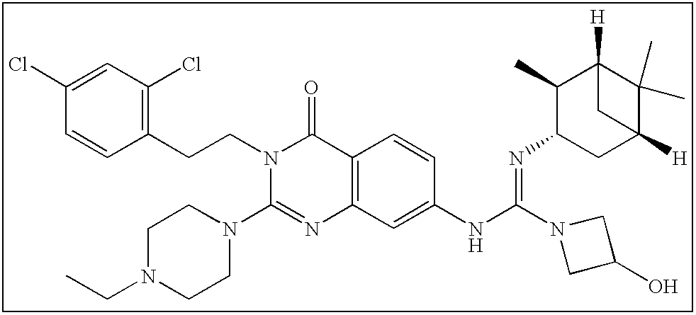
C1(Cl)=CC(Cl)=C(CCN2C(N3CCN(CC)CC3)=NC3=C(C2=O)C=CC(NC(=NC2CC4([H])C(C)(C)C([H])(C2C)C4)N2CC(O)C2)=C3)C=C1
